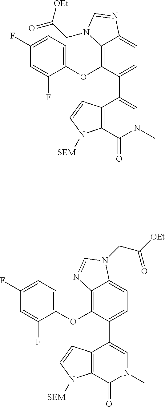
C1(OC2=C3C(=CC=C2C2=CN(C)C(=O)C4=C2C=CN4[SEM])N=CN3CC(=O)[OEt])=CC=C(F)C=C1F.C1(OC2=C3C(=CC=C2C2=CN(C)C(=O)C4=C2C=CN4[SEM])N(CC([OEt])=O)C=N3)=CC=C(F)C=C1F
